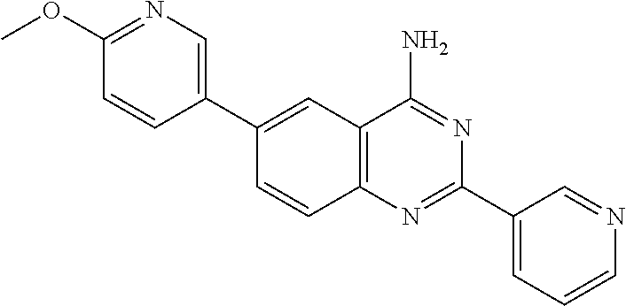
C1(C2=CN=C(OC)C=C2)=CC2=C(C=C1)N=C(C1=CC=CN=C1)N=C2N
